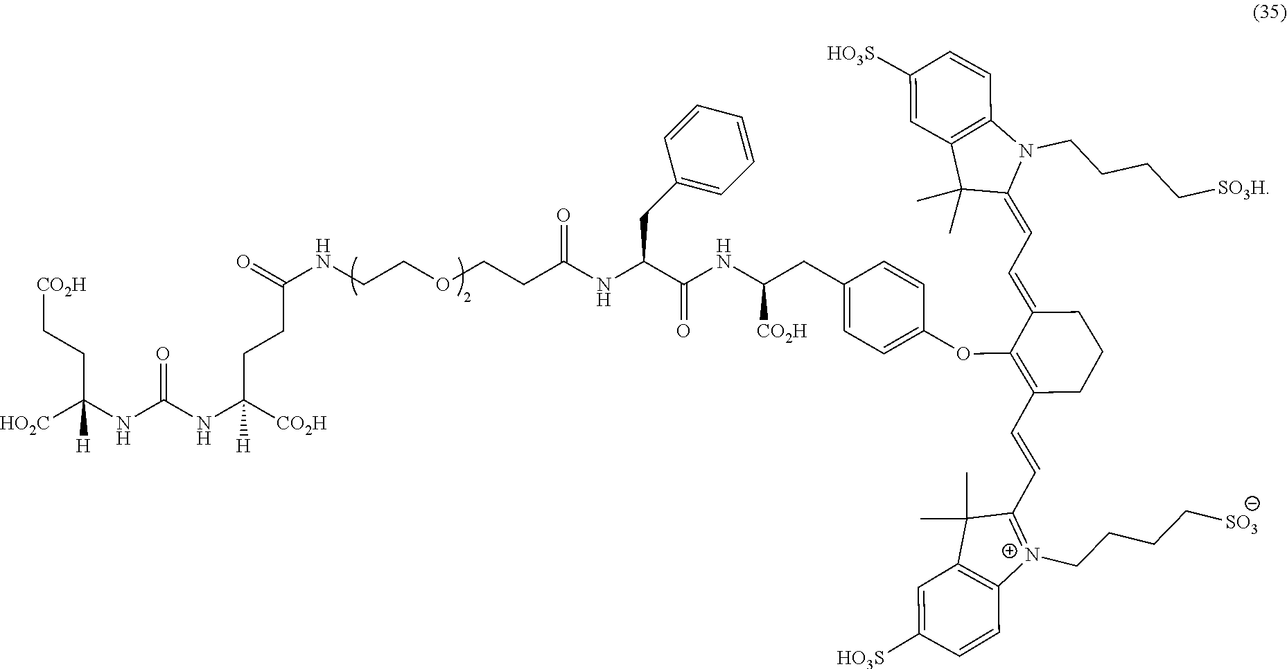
O=C(NCCOCCC(NC(C(NC(CC1=CC=C(OC2=C(C=CC3=[N+](CCCC[SO3])C4=C(C3(C)C)C=C([HO3S])C=C4)CCCC2=CC=C2N(CCCC[SO3H])C3=C(C2(C)C)C=C([HO3S])C=C3)C=C1)[CO2H])=O)CC1=CC=CC=C1)=O)CCC(NC(NC([HO2C])(CC[CO2H])[H])=O)([CO2H])[H]
